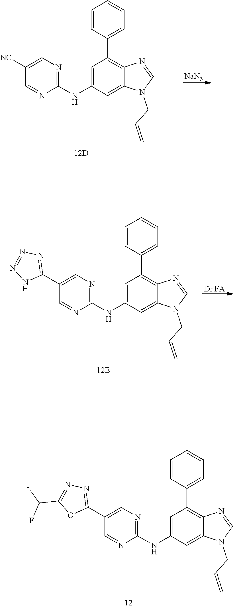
[NaN3].C1=C(NC2=NC=C([NC])C=N2)C=C2C(=C1C1=CC=CC=C1)N=CN2CC=C.[DFFA].C1=C(NC2=NC=C(C3=NN=NN3)C=N2)C=C2C(=C1C1=CC=CC=C1)N=CN2CC=C.C1=C(NC2=NC=C(C3=NN=C(C(F)F)O3)C=N2)C=C2C(=C1C1=CC=CC=C1)N=CN2CC=C
